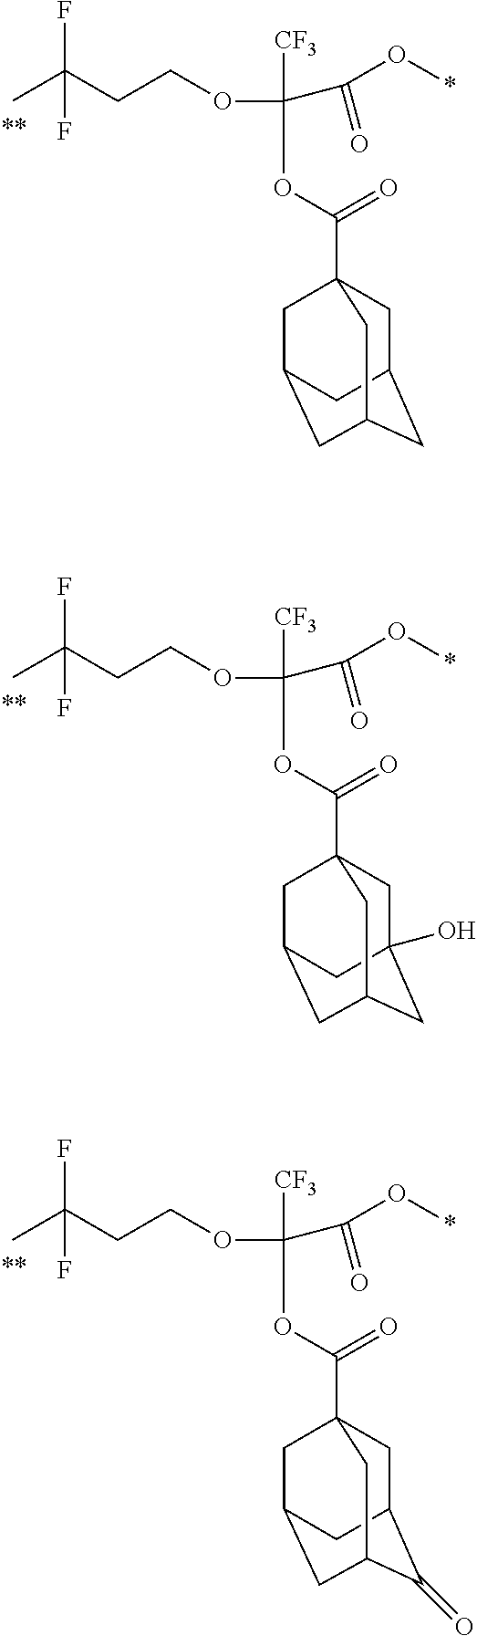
CC(CCOC(OC(=O)C12CC3CC(CC(C1)C3)C2)([CF3])C(=O)O*)(F)F.CC(CCOC(OC(=O)C12CC3(O)CC(CC(C1)C3)C2)([CF3])C(=O)O*)(F)F.CC(CCOC(OC(=O)C12CC3C(=O)C(CC(C1)C3)C2)([CF3])C(=O)O*)(F)F
